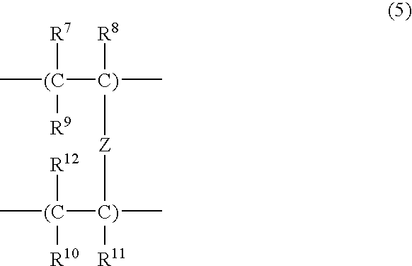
[C)]([(C](C)([R12])[R10])(C)([Z][C)](C)([(C](C)([R9])[R7])[R8])[R11]
